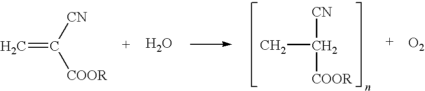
C=C([CN])[COOR].O.[O2].CC([CN])[COOR]
